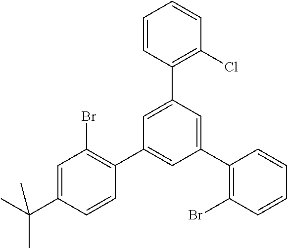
C1=C(C(C)(C)C)C=CC(C2=CC(C3=C(Br)C=CC=C3)=CC(C3=C(Cl)C=CC=C3)=C2)=C1Br
